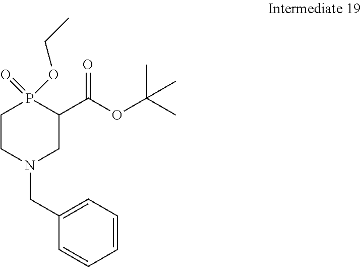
C1CN(CC2=CC=CC=C2)CC(C(OC(C)(C)C)=O)P1(=O)OCC
